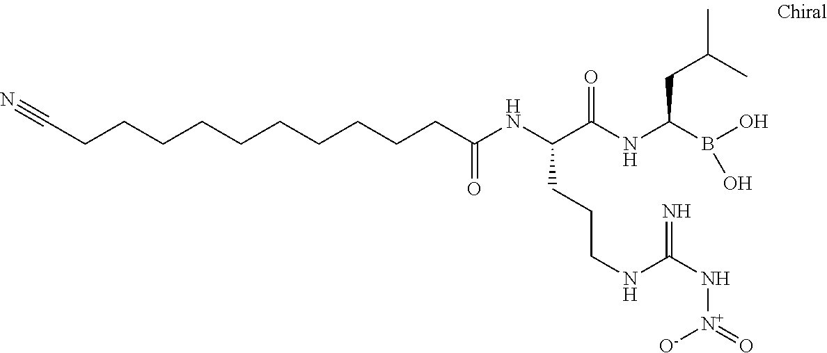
N#CCCCCCCCCCCC(NC(C(NC(B(O)O)CC(C)C)=O)CCCNC(N[N+](=O)[O-])=N)=O
